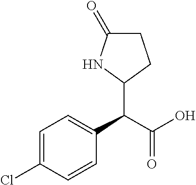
C1=C(Cl)C=CC(C(C(O)=O)C2CCC(=O)N2)=C1
